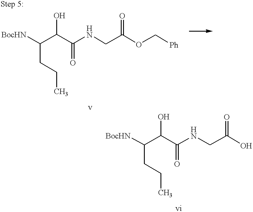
[BocHN]C(C(C(NCC(OC[Ph])=O)=O)O)CCC.[BocHN]C(C(C(NCC(O)=O)=O)O)CCC
